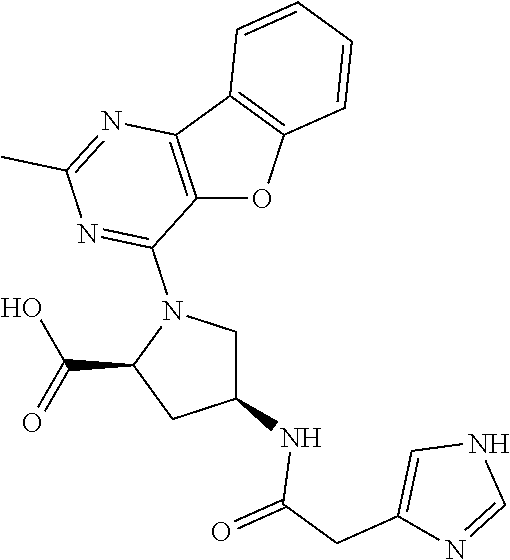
C12=C(C3=C(O1)C=CC=C3)N=C(C)N=C2N1C(C(=O)O)CC(NC(CC2=CNC=N2)=O)C1
